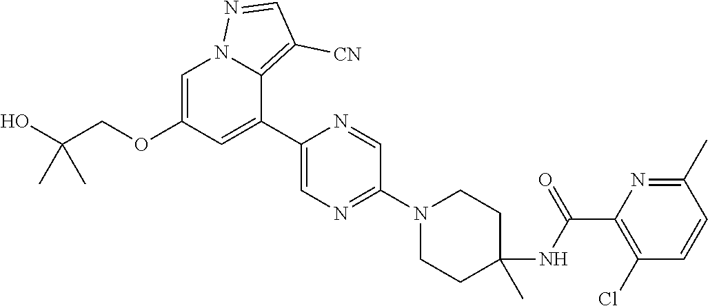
C1(C2=CC(OCC(O)(C)C)=CN3C2=C([CN])C=N3)=CN=C(N2CCC(NC(C3=C(Cl)C=CC(C)=N3)=O)(C)CC2)C=N1
